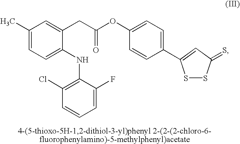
C1(C)=CC=C(NC2=C(Cl)C=CC=C2F)C(CC(OC2=CC=C(C3=CC(=S)SS3)C=C2)=O)=C1
